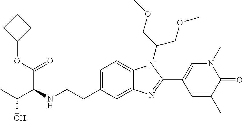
C1=C(CCNC(C(=O)OC2CCC2)C(O)C)C=C2C(=C1)N(C(COC)COC)C(C1=CN(C)C(=O)C(C)=C1)=N2
